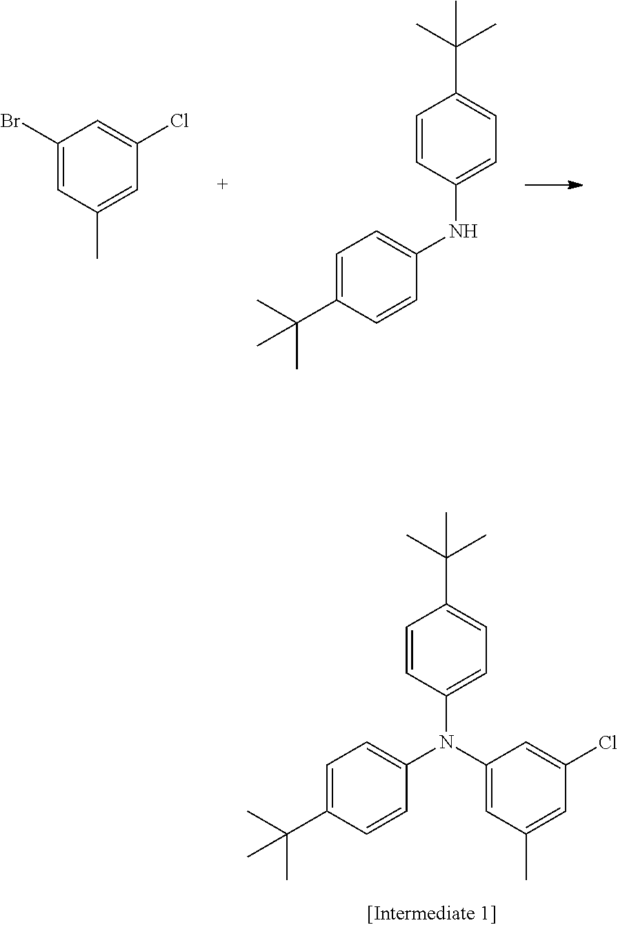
C1(N(C2=CC=C(C(C)(C)C)C=C2)C2=CC(C)=CC(Cl)=C2)=CC=C(C(C)(C)C)C=C1.C1(Br)=CC(C)=CC(Cl)=C1.C1(NC2=CC=C(C(C)(C)C)C=C2)=CC=C(C(C)(C)C)C=C1
